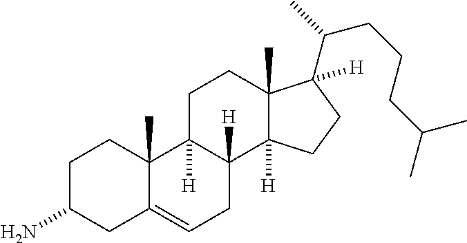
C1C(N)CC2=CCC3([H])C([H])(C2(C)C1)CCC1(C)C3([H])CCC1(C(C)CCCC(C)C)[H]
